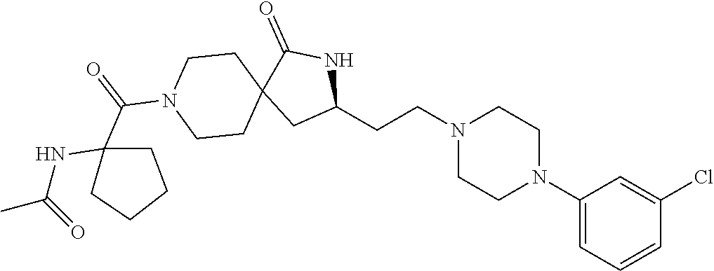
C1(N2CCN(CCC3NC(=O)C4(C3)CCN(C(=O)C3(NC(C)=O)CCCC3)CC4)CC2)=CC=CC(Cl)=C1
